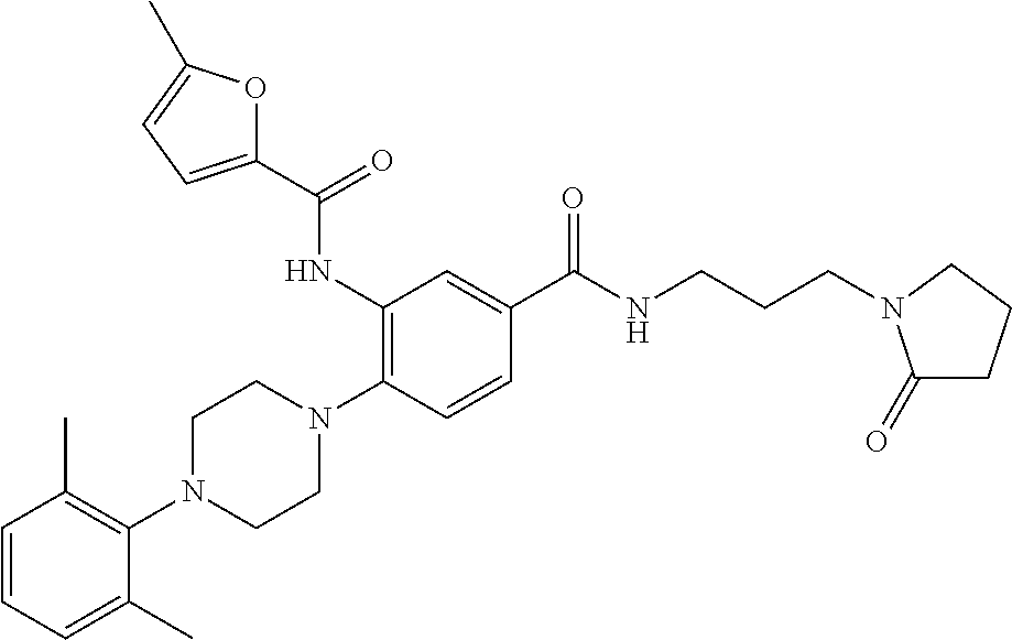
C1=CC=C(C)C(N2CCN(C3=C(NC(C4=CC=C(C)O4)=O)C=C(C(NCCCN4C(=O)CCC4)=O)C=C3)CC2)=C1C
